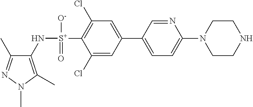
C1(C)=NN(C)C(C)=C1N[S+](C1=C(Cl)C=C(C2=CC=C(N3CCNCC3)N=C2)C=C1Cl)([O-])=O
